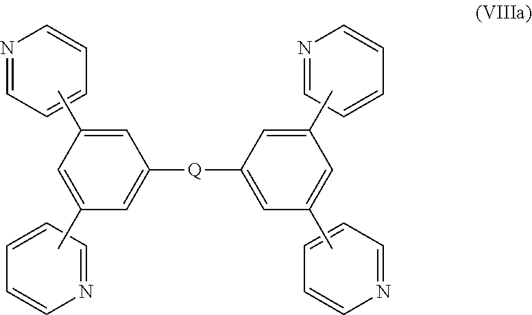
N1=CC=CC=C1.N1=CC=CC=C1.C1=CC=NC=C1.N1=CC=CC=C1.C1=C(C)C=C(C)C=C1[Q]C1=CC(C)=CC(C)=C1
